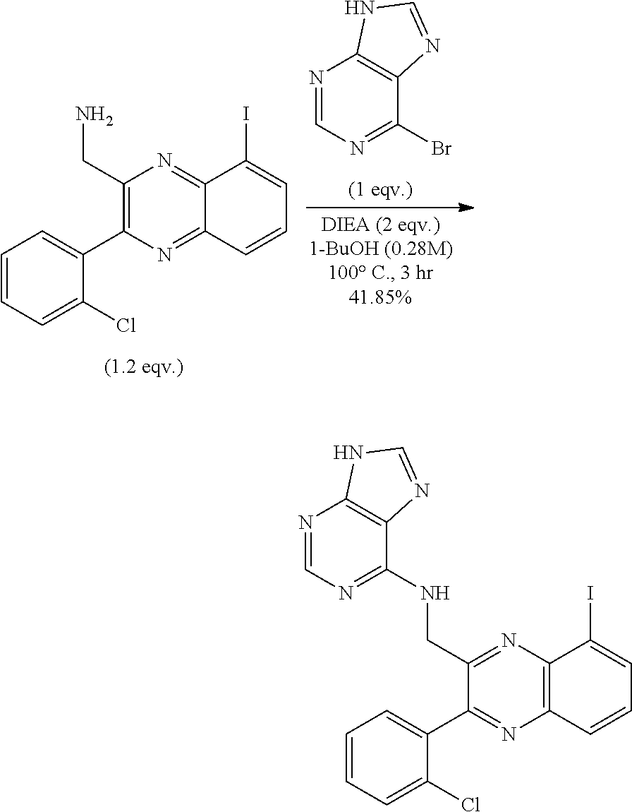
N1=CN=C(Br)C2=C1NC=N2.NCC1=C(C2=CC=CC=C2Cl)N=C2C(=N1)C(I)=CC=C2.N(CC1=NC2=C(N=C1C1=CC=CC=C1Cl)C=CC=C2I)C1=NC=NC2=C1N=CN2
